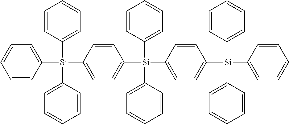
C1=CC([Si](C2=CC=CC=C2)(C2=CC=CC=C2)C2=CC=C([Si](C3=CC=CC=C3)(C3=CC=CC=C3)C3=CC=C([Si](C4=CC=CC=C4)(C4=CC=CC=C4)C4=CC=CC=C4)C=C3)C=C2)=CC=C1
